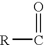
[R]C=O
